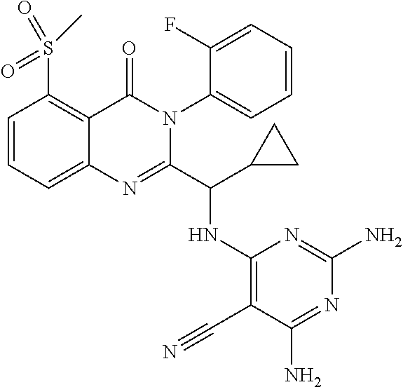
C1=CC=C2C(=C1S(=O)(=O)C)C(=O)N(C1=CC=CC=C1F)C(C(NC1=C(C#N)C(N)=NC(N)=N1)C1CC1)=N2
